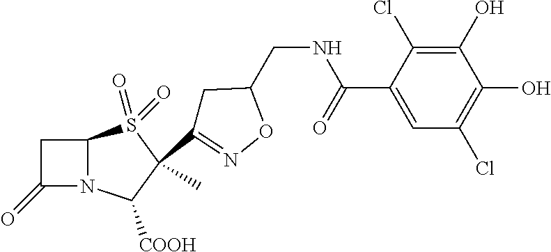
C1C(=O)N2C1S(=O)(=O)C(C)(C1=NOC(CNC(C3=CC(Cl)=C(O)C(O)=C3Cl)=O)C1)C2[COOH]
